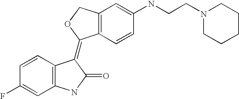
C12=C(C=CC(NCCN3CCCCC3)=C1)C(=C1C3=C(C=C(F)C=C3)NC1=O)OC2
